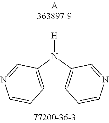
C12=C(N([H])C3=C1C=CN=C3)C=NC=C2
